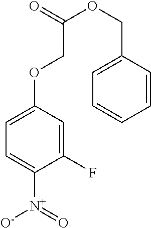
O=C(OCC1=CC=CC=C1)COC1=CC=C([N+]([O-])=O)C(F)=C1
